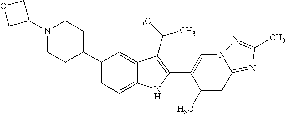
C1(N2CCC(C3=CC=C4C(=C3)C(C(C)C)=C(C3=CN5C(=NC(C)=N5)C=C3C)N4)CC2)COC1
